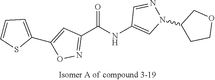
C1(C(NC2=CN(C3CCOC3)N=C2)=O)=NOC(C2=CC=CS2)=C1
